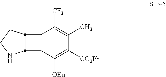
C12=C(C([OBn])=C([CO2Ph])C(C)=C1[CF3])C1NCCC21
